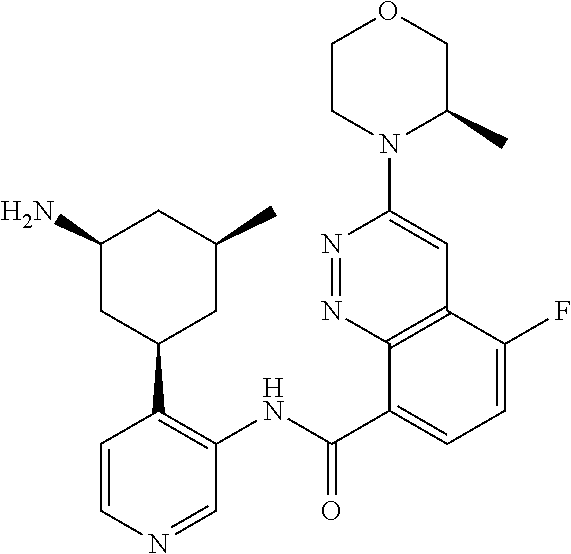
N1=NC2=C(C=C1N1C(C)COCC1)C(F)=CC=C2C(NC1=C(C2CC(C)CC(N)C2)C=CN=C1)=O
